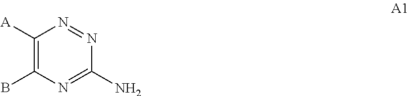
C1([A])=C(B)N=C(N)N=N1
